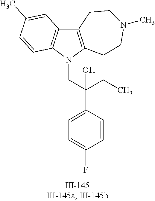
N1(CC(C2=CC=C(F)C=C2)(O)CC)C2=C(C3=C1C=CC(C)=C3)CCN(C)CC2
